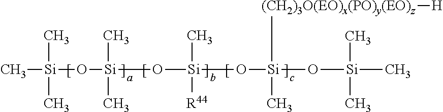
C[Si](O[Si](O[Si](O[Si](O[Si](C)(C)C)(C)[(CH2)3O(EO)x(PO)y(EO)z][H])(C)[R44])(C)C)(C)C
